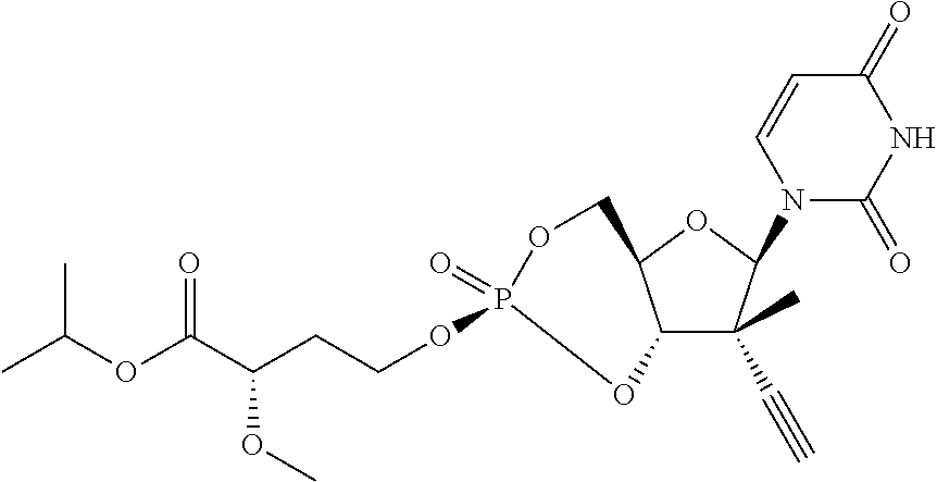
C12C(C)(C#C)C(N3C(=O)NC(=O)C=C3)OC1COP(=O)(OCCC(C(OC(C)C)=O)OC)O2
